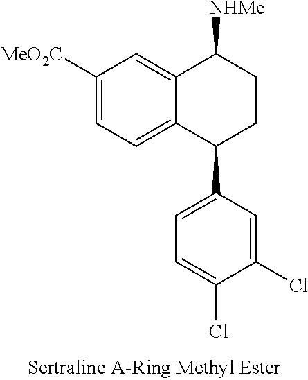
C12=CC([MeO2C])=CC=C1C(C1=CC=C(Cl)C(Cl)=C1)CCC2[NHMe]
